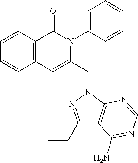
C1=C(C)C2=C(C=C1)C=C(CN1C3=C(C(CC)=N1)C(N)=NC=N3)N(C1=CC=CC=C1)C2=O
